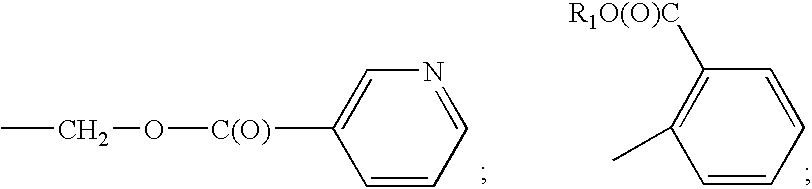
CCO[C(O)]C1=CN=CC=C1.C1=CC=CC([R1O(O)C])=C1C
